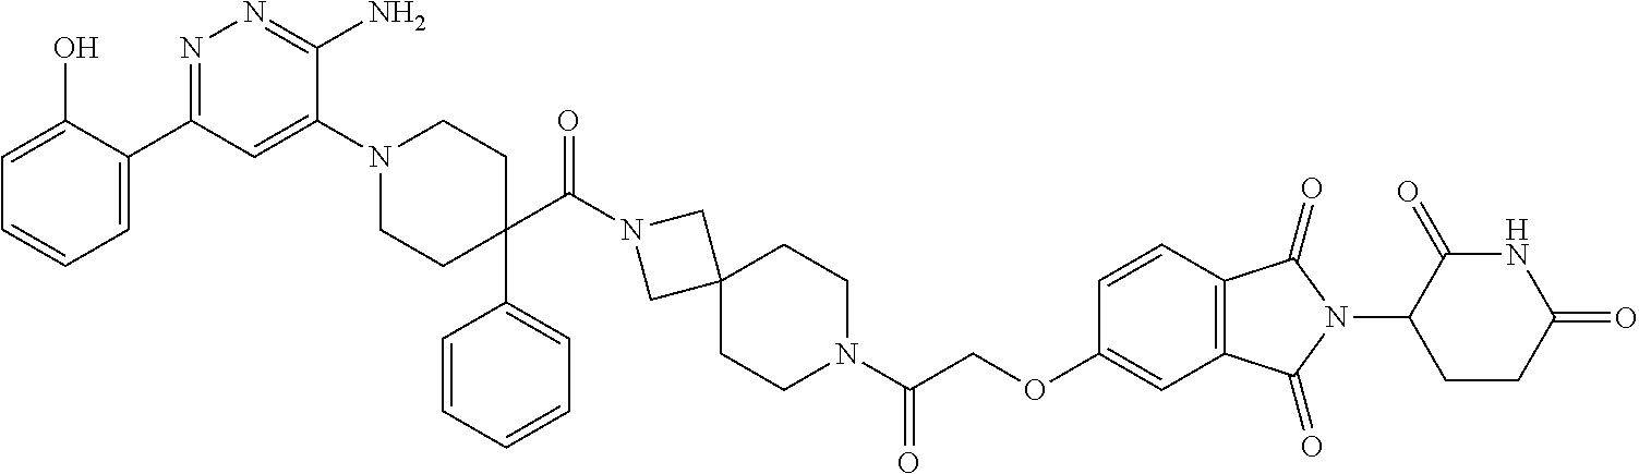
C1=CC=C(C2=NN=C(N)C(N3CCC(C4=CC=CC=C4)(C(N4CC5(C4)CCN(C(COC4=CC6=C(C=C4)C(=O)N(C4CCC(=O)NC4=O)C6=O)=O)CC5)=O)CC3)=C2)C(O)=C1
